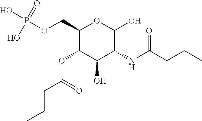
C1(COP(O)(=O)O)C(OC(CCC)=O)C(O)C(NC(CCC)=O)C(O)O1
